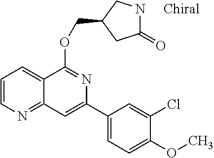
C1(C2=CC3=NC=CC=C3C(OCC3CC(=O)NC3)=N2)=CC=C(OC)C(Cl)=C1
